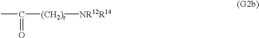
CC(=O)[(CH2)r][NR12R14]
